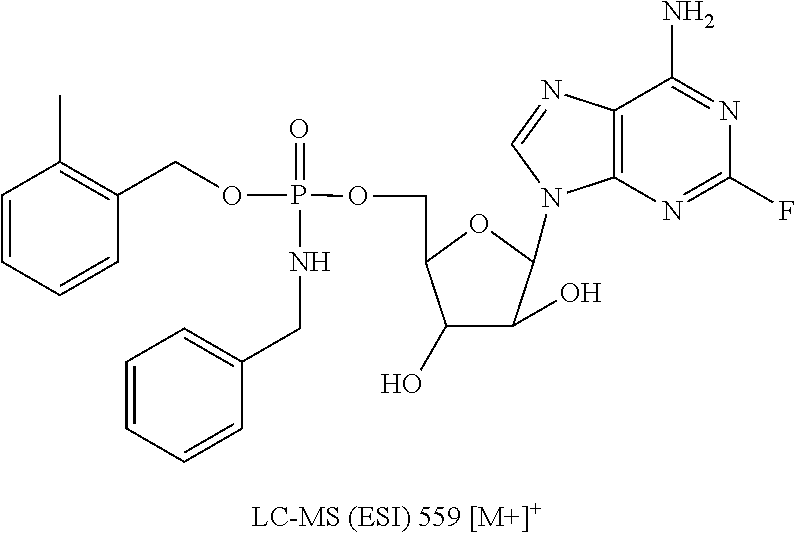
C1(O)C(O)C(N2C3=C(C(N)=NC(F)=N3)N=C2)OC1COP(=O)(NCC1=CC=CC=C1)OCC1=C(C)C=CC=C1
